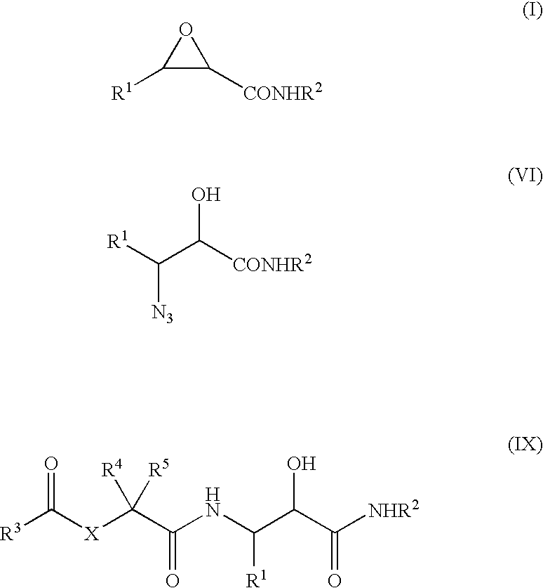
C1([R1])C([CONHR2])O1.[R1]C(C([CONHR2])O)[N3].[R3]C([X]C(C(NC(C(C([NHR2])=O)O)[R1])=O)([R4])[R5])=O
